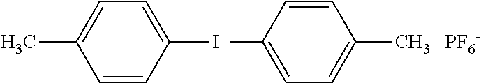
C1=CC([I+]C2=CC=C(C)C=C2)=CC=C1C.[PF6-]
